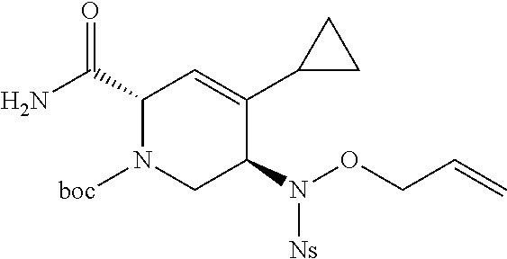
C1(C(N)=O)N([boc])CC(N([Ns])OCC=C)C(C2CC2)=C1
